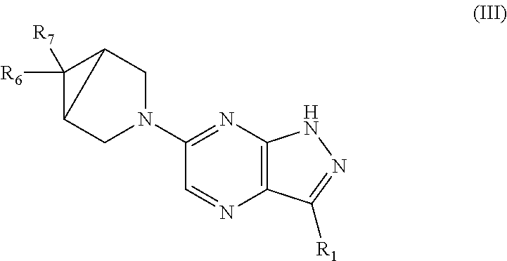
N1=C(N2CC3C([R6])([R7])C3C2)C=NC2=C1NN=C2[R1]
